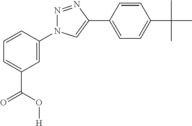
C1=CC(N2N=NC(C3=CC=C(C(C)(C)C)C=C3)=C2)=CC(C(=O)O[H])=C1
